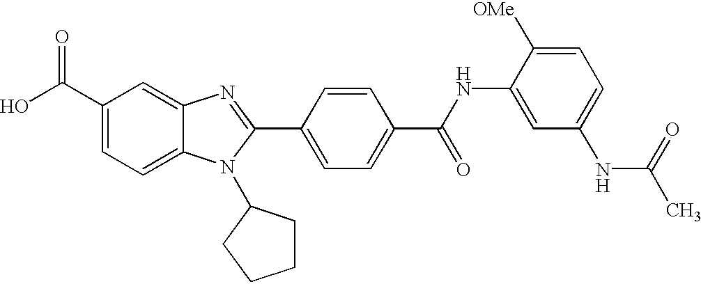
C1(C(O)=O)=CC=C2C(=C1)N=C(C1=CC=C(C(NC3=CC(NC(=O)C)=CC=C3[OMe])=O)C=C1)N2C1CCCC1
